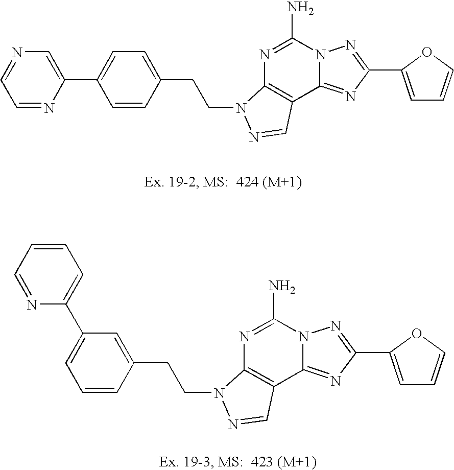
N1=C(N)N2C(=NC(C3=CC=CO3)=N2)C2=C1N(CCC1=CC=C(C3=CN=CC=N3)C=C1)N=C2.N1=C(N)N2C(=NC(C3=CC=CO3)=N2)C2=C1N(CCC1=CC(C3=CC=CC=N3)=CC=C1)N=C2
